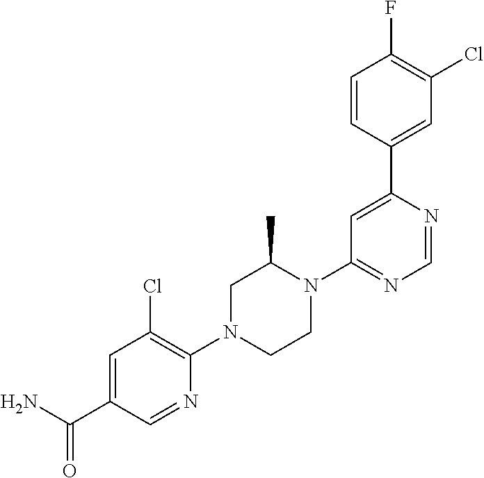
NC(C1=CC(Cl)=C(N2CCN(C3=NC=NC(C4=CC(Cl)=C(F)C=C4)=C3)C(C)C2)N=C1)=O
